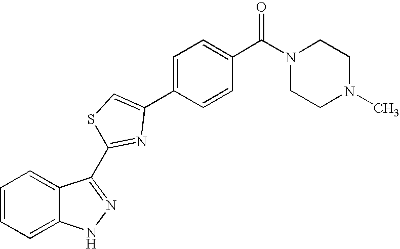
C1=CC=C2C(=C1)NN=C2C1=NC(C2=CC=C(C(N3CCN(C)CC3)=O)C=C2)=CS1
